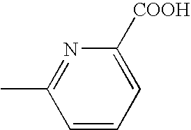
C1(C)=NC([COOH])=CC=C1
